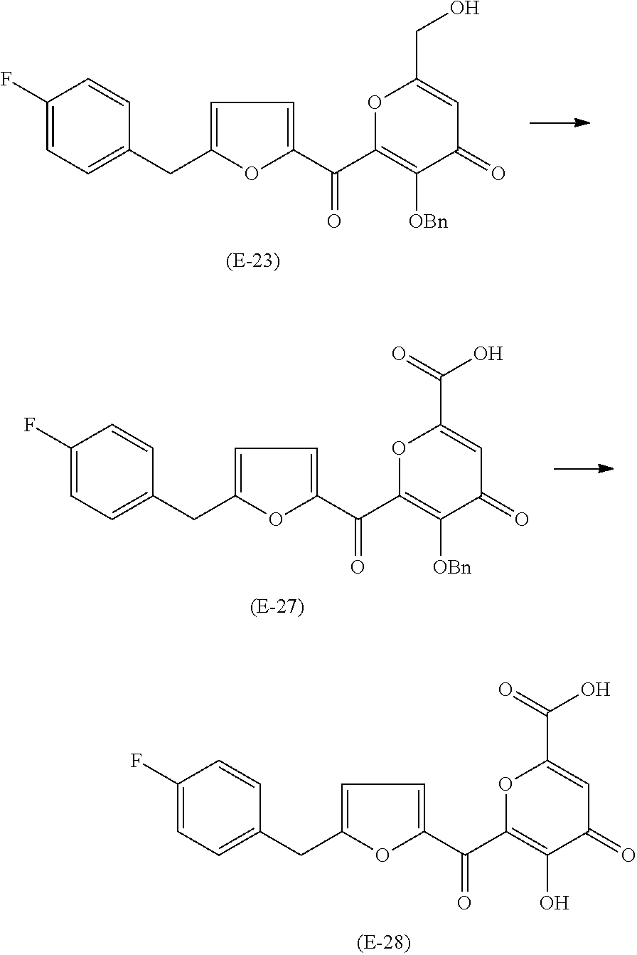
O1C(C(C2=CC=C(CC3=CC=C(F)C=C3)O2)=O)=C(O)C(=O)C=C1C(O)=O.O1C(C(C2=CC=C(CC3=CC=C(F)C=C3)O2)=O)=C([OBn])C(=O)C=C1CO.O1C(C(C2=CC=C(CC3=CC=C(F)C=C3)O2)=O)=C([OBn])C(=O)C=C1C(O)=O
